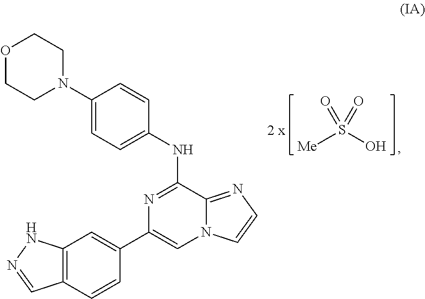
C12=C(NN=C1)C=C(C1=CN3C(=NC=C3)C(NC3=CC=C(N4CCOCC4)C=C3)=N1)C=C2.[Me]S(O)(=O)=O
